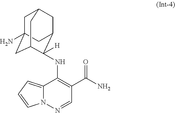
C12=CC=CN1N=CC(C(N)=O)=C2NC1([H])C2CC3CC(N)(CC1C3)C2
